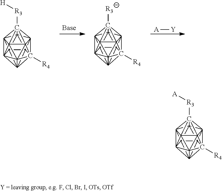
C1234C567C89%10C15%11C215([R4])C2%12%13C31%14C461C783C92(C%12%1413[R3][H])C%10%115%13.C1234C567C89%10C15%11C215([R4])C2%12%13C31%14C461C783C92(C%12%1413[R3])C%10%115%13.[A][Y].C1234C567C89%10C15%11C215([R4])C2%12%13C31%14C461C783C92(C%10%115%12)C%13%1413[R3][A]
